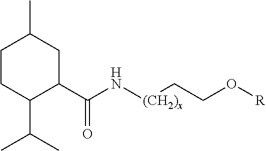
C1CC(C(C)C)C(C(N[(CH2)x]CCO[R])=O)CC1C
